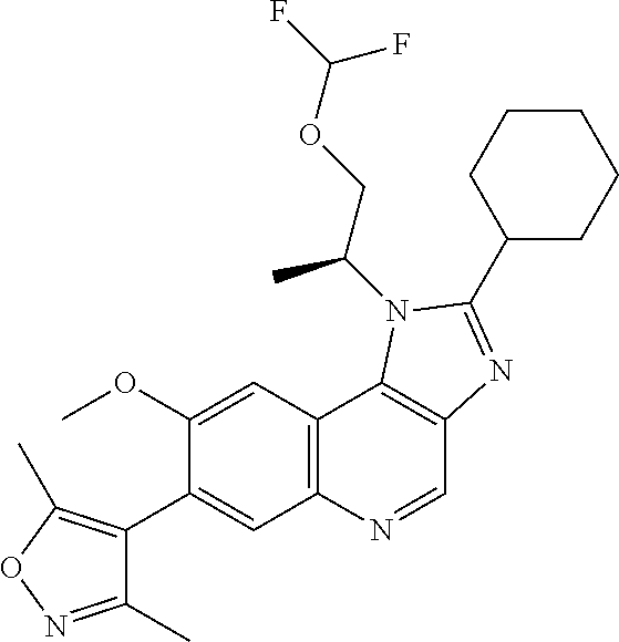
C12=C(N=CC3=C1N(C(COC(F)F)C)C(C1CCCCC1)=N3)C=C(C1=C(C)ON=C1C)C(OC)=C2
